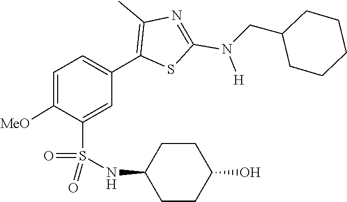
C1(CN(C2=NC(C)=C(C3=CC=C([MeO])C(S(=O)(=O)NC4CCC(O)CC4)=C3)S2)[H])CCCCC1
